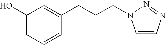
C1(O)=CC=CC(CCCN2C=CN=N2)=C1
